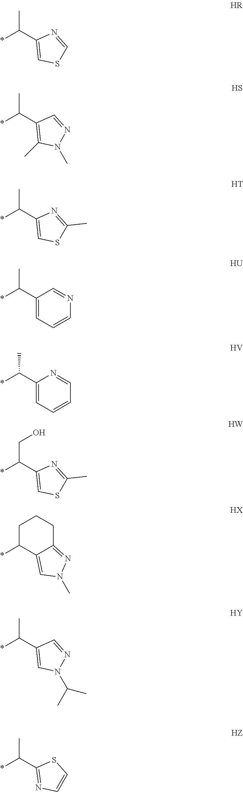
C1(C(*)C)=CSC=N1.C1(C(*)C)=C(C)N(C)N=C1.C1(C(*)C)=CSC(C)=N1.C1(C(*)C)=CC=CN=C1.C1(C(*)C)=CC=CC=N1.C1(C(*)CO)=CSC(C)=N1.C1(C(*)C)=CN(C(C)C)N=C1.C1(C(*)C)=NC=CS1.C1C(*)C2=CN(C)N=C2CC1
